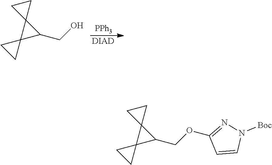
C12(C3(C1CO)CC3)CC2.[PPh3].[DIAD].C12(C3(C1COC1=NN([Boc])C=C1)CC3)CC2
